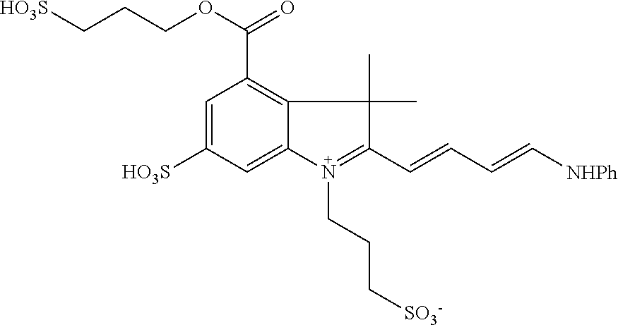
C1=C([HO3S])C=C2C(=C1C(OCCC[HO3S])=O)C(C)(C)C(C=CC=C[NHPh])=N2CCC[SO3-]
